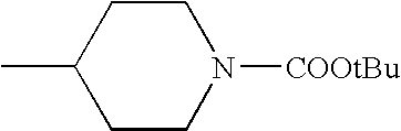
C1CC(C)CCN1[COOtBu]
